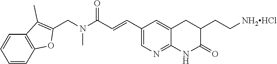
CN(C(C=CC1=CN=C2C(=C1)CC(CC[NH2HCl])C(=O)N2)=O)CC1=C(C)C2=C(O1)C=CC=C2
